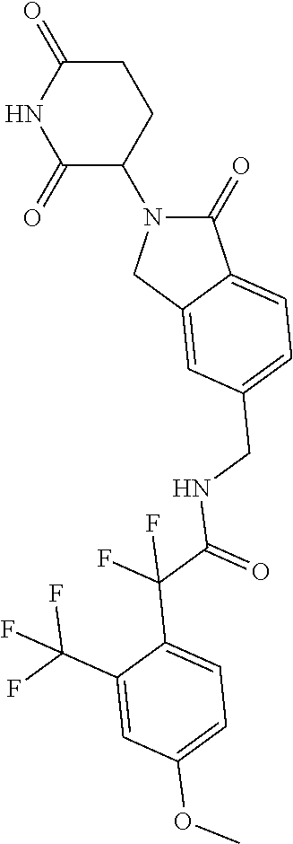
C1(=O)N(C2CCC(=O)NC2=O)CC2=CC(CNC(=O)C(F)(F)C3=CC=C(OC)C=C3C(F)(F)F)=CC=C12
